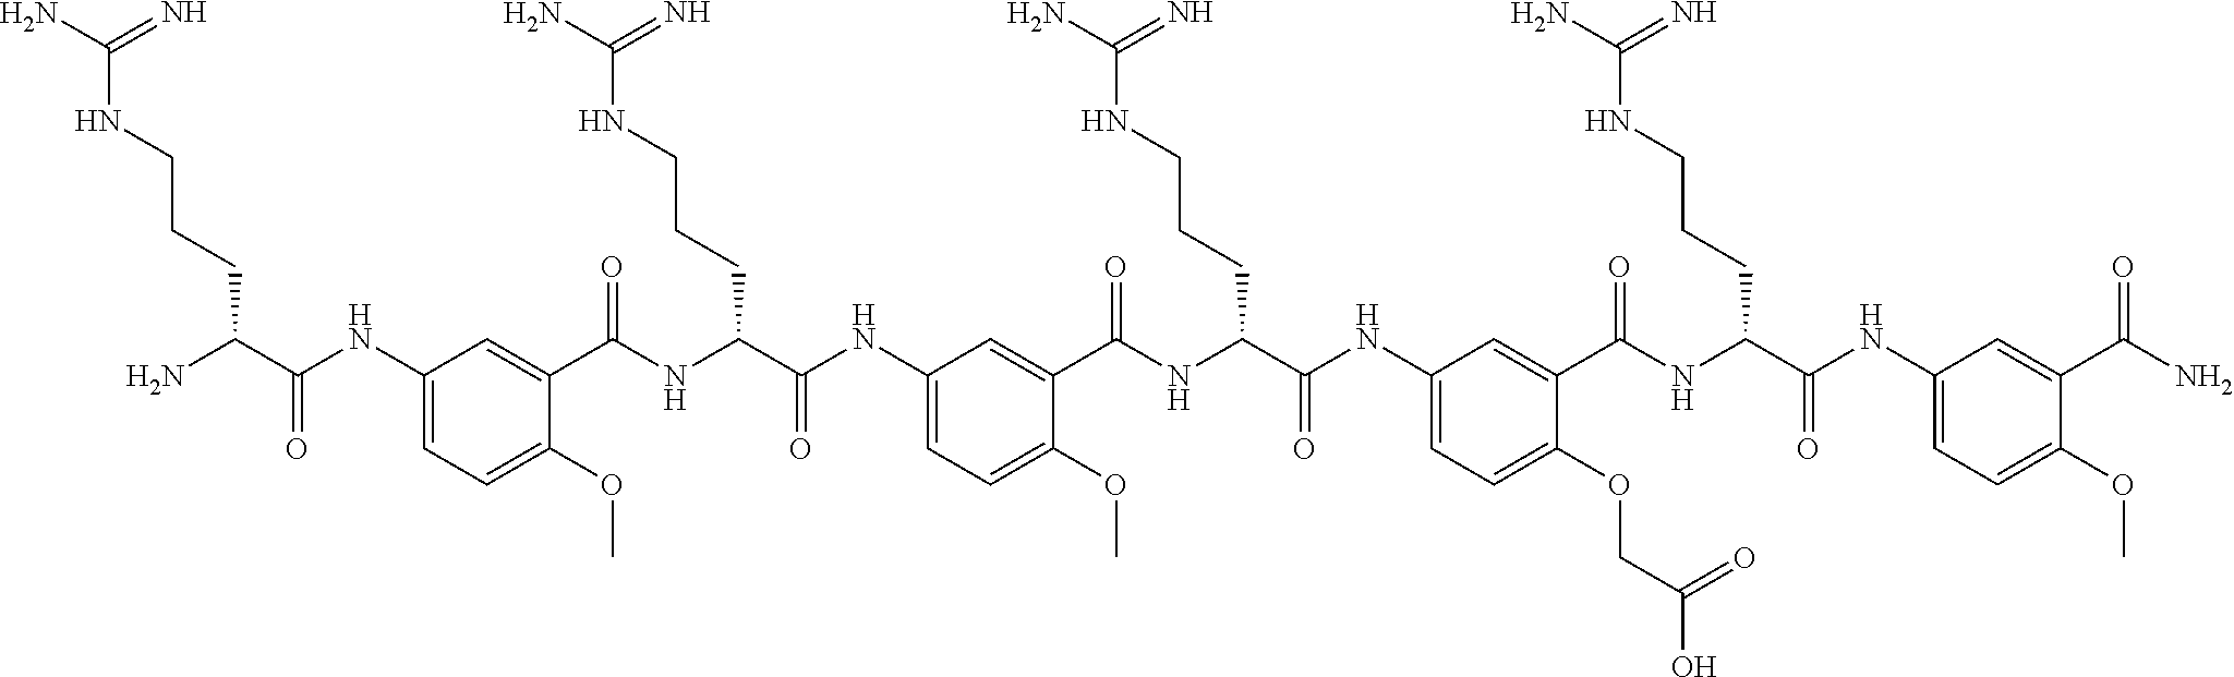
C1(NC(C(N)CCCNC(N)=N)=O)=CC=C(OC)C(C(NC(C(NC2=CC=C(OC)C(C(NC(C(NC3=CC=C(OCC(O)=O)C(C(NC(C(NC4=CC=C(OC)C(C(N)=O)=C4)=O)CCCNC(N)=N)=O)=C3)=O)CCCNC(N)=N)=O)=C2)=O)CCCNC(N)=N)=O)=C1
